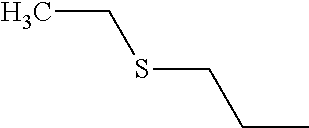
C(C)CSCC
